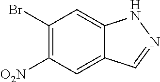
C1(Br)=C([O2N])C=C2C(=C1)NN=C2
